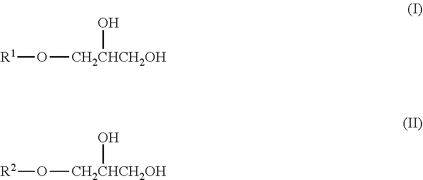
[R1]O[CH2CHCH2OH]O.[R2]O[CH2CHCH2OH]O
